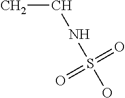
CCNS(=O)(O)=O
